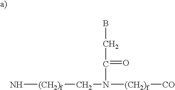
N[(CH2)f]CN(C(=O)CB)[(CH2)f][CO]
